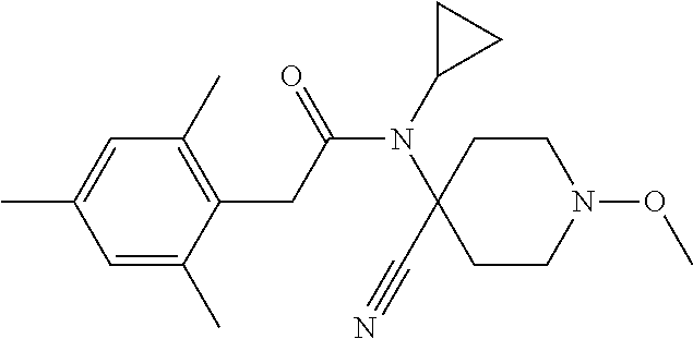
C1=C(C)C(CC(N(C2CC2)C2(C#N)CCN(OC)CC2)=O)=C(C)C=C1C
